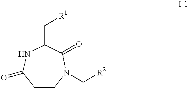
C1(=O)C(C[R1])NC(=O)CCN1C[R2]
